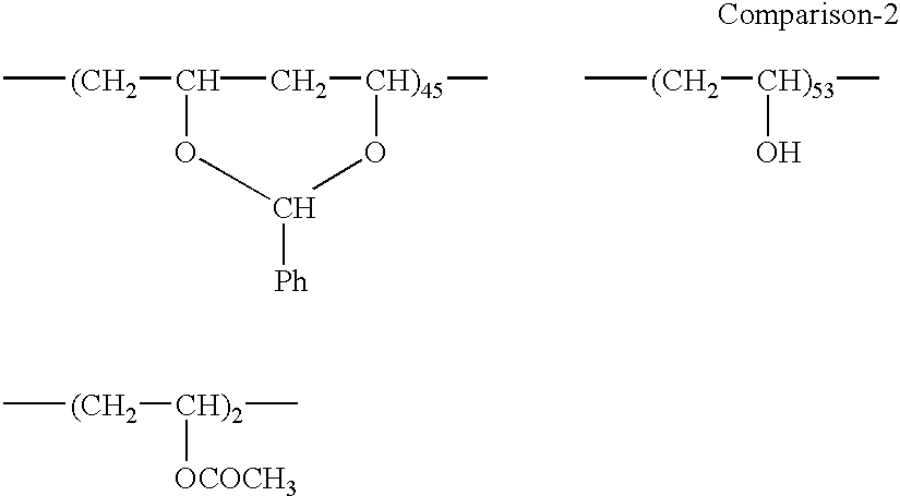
C[(CH2]C1C[CH)45](C)OC([Ph])O1.C[(CH2][CH)53](C)O.C[(CH2][CH)2](C)[OCOCH3]
